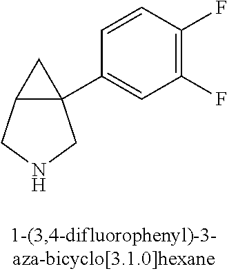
C12C(C3=CC(F)=C(F)C=C3)(C1)CNC2
